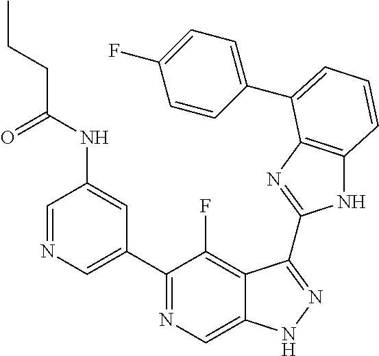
C1=NC=C(C2=NC=C3C(=C2F)C(C2=NC4=C(N2)C=CC=C4C2=CC=C(F)C=C2)=NN3)C=C1NC(CCC)=O
